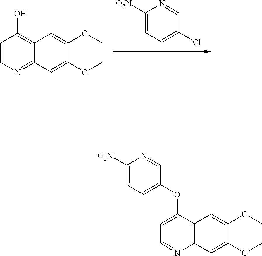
C1=NC([O2N])=CC=C1Cl.C12=NC=CC(O)=C1C=C(OC)C(OC)=C2.COC1=CC2=C(N=CC=C2OC2=CC=C([O2N])N=C2)C=C1OC
